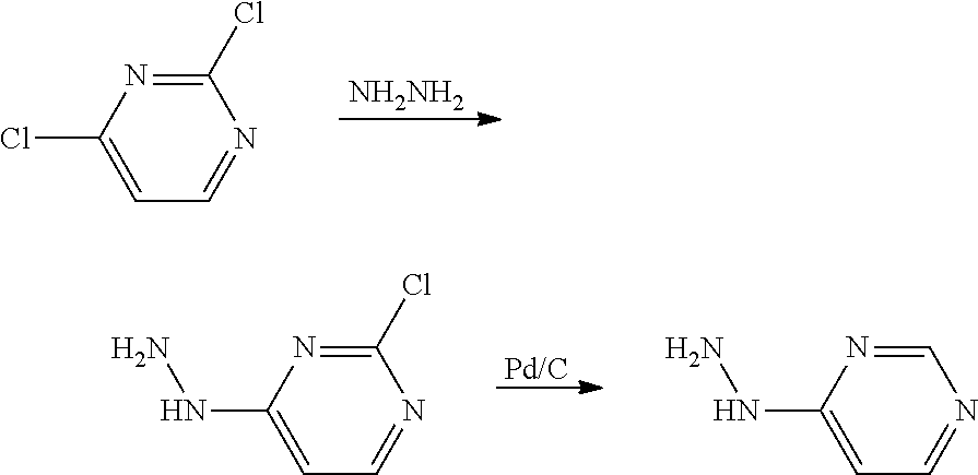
[NH2NH2].C1(Cl)=NC(Cl)=CC=N1.[Pd/C].C1(Cl)=NC(NN)=CC=N1.C1=NC(NN)=CC=N1
